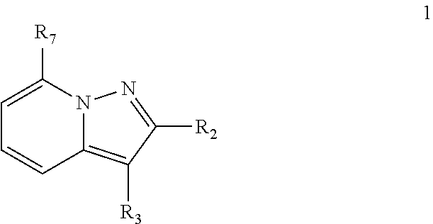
C1=C([R7])N2C(=C([R3])C([R2])=N2)C=C1
